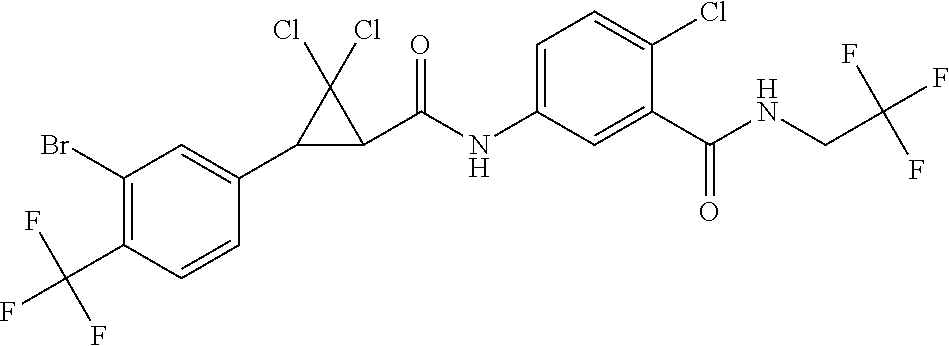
C1(Br)=C(C(F)(F)F)C=CC(C2C(C(NC3=CC=C(Cl)C(C(NCC(F)(F)F)=O)=C3)=O)C2(Cl)Cl)=C1
